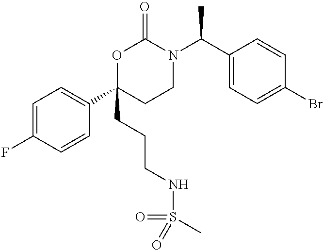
C1=C(F)C=CC(C2(CCCNS(=O)(=O)C)CCN(C(C3=CC=C(Br)C=C3)C)C(=O)O2)=C1
